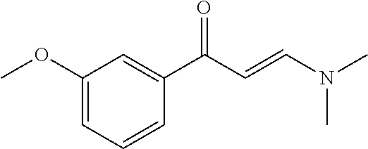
C1(OC)=CC=CC(C(C=CN(C)C)=O)=C1
